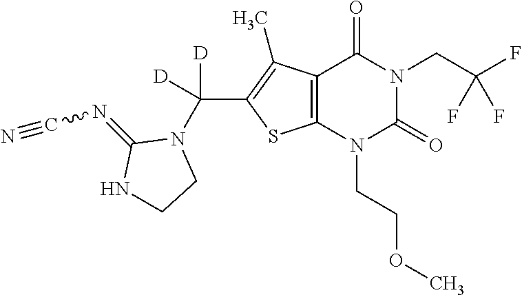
C12=C(N(CCOC)C(=O)N(CC(F)(F)F)C1=O)SC(C(N1C(=NC#N)NCC1)([D])[D])=C2C
